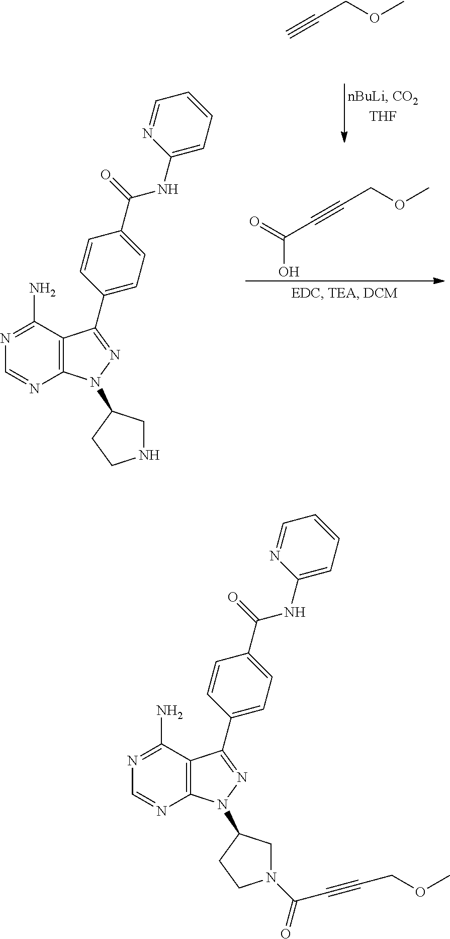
N1=C(N)C2=C(N=C1)N(C1CN(C(=O)C#CCOC)CC1)N=C2C1=CC=C(C(=O)NC2=CC=CC=N2)C=C1.N1=C(N)C2=C(N=C1)N(C1CNCC1)N=C2C1=CC=C(C(=O)NC2=CC=CC=N2)C=C1.O=C(C#CCOC)O.C#CCOC
